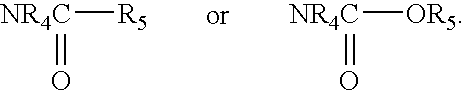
[NR4C]([R5])=O.[NR4C]([OR5])=O
